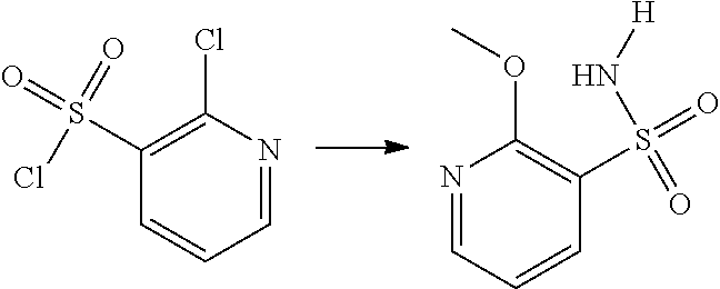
N1=CC=CC(S(=O)(N[H])=O)=C1OC.C1=NC(Cl)=C(S(=O)(=O)Cl)C=C1
